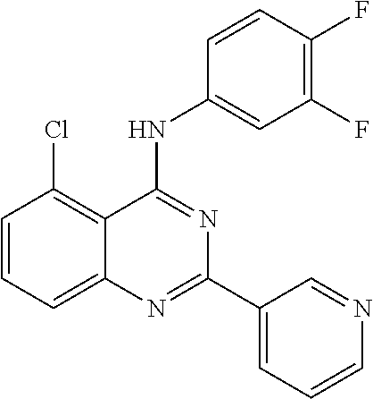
C1=CC=C2C(=C1Cl)C(NC1=CC(F)=C(F)C=C1)=NC(C1=CC=CN=C1)=N2
